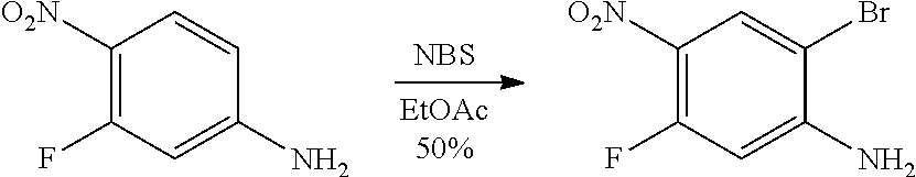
[NBS].C1([O2N])=C(F)C=C(N)C=C1.C1([O2N])=C(F)C=C(N)C(Br)=C1
